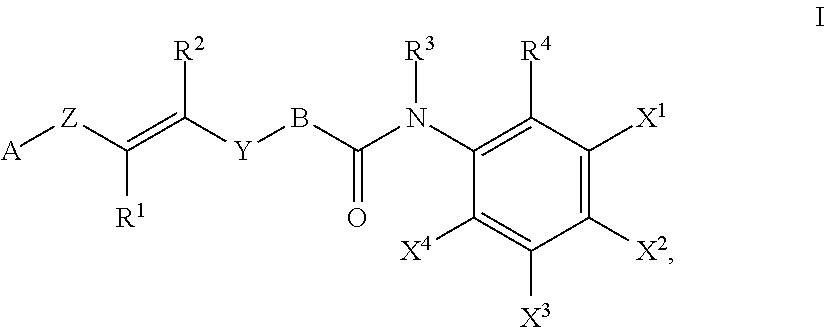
[A][Z]C(=C([Y]BC(N(C1=C([R4])C([X1])=C([X2])C([X3])=C1[X4])[R3])=O)[R2])[R1]
